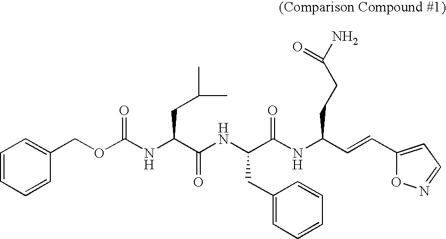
C1(COC(NC(C(NC(C(NC(C=CC2=CC=NO2)CCC(N)=O)=O)CC2=CC=CC=C2)=O)CC(C)C)=O)=CC=CC=C1
